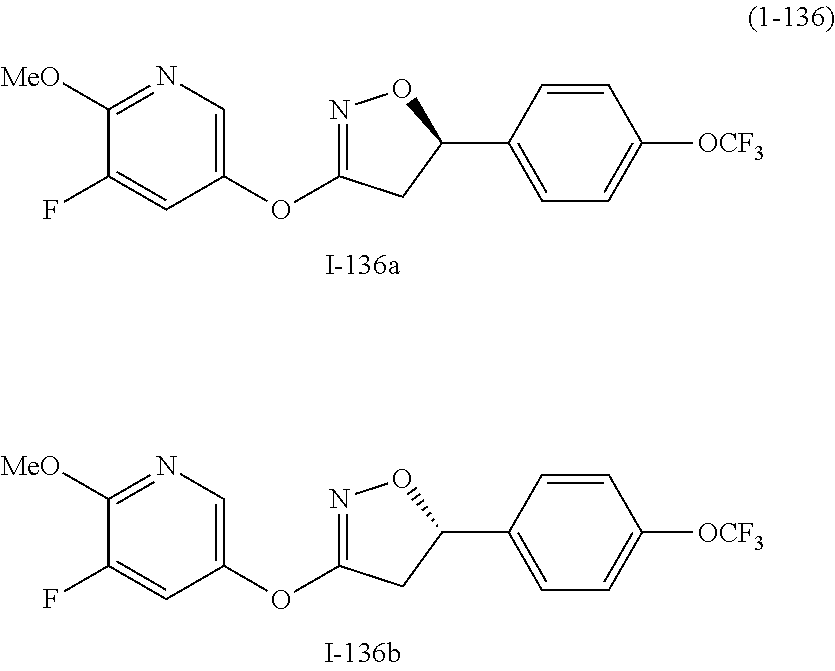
C1(F)=CC(OC2=NOC(C3=CC=C([OCF3])C=C3)C2)=CN=C1[MeO].C1(F)=CC(OC2=NOC(C3=CC=C([OCF3])C=C3)C2)=CN=C1[MeO]
